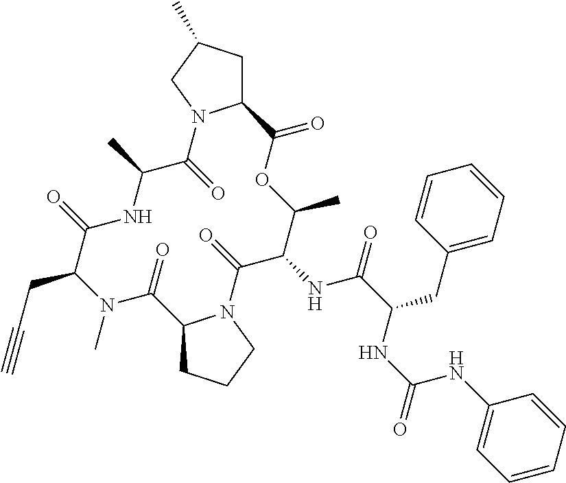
C12CC(C)CN1C(=O)C(C)NC(=O)C(CC#C)N(C)C(=O)C1CCCN1C(=O)C(NC(=O)C(CC1=CC=CC=C1)NC(=O)NC1=CC=CC=C1)C(C)OC2=O
